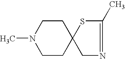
C1CC2(CCN1C)SC(C)=NC2
